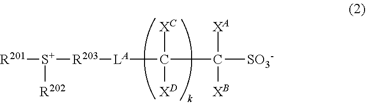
[R201][S+]([R202])[R203][LA]C(C([SO3-])([XA])[XB])([XD])[XC]
